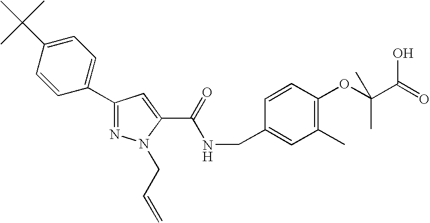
C1(C2=CC=C(C(C)(C)C)C=C2)=NN(CC=C)C(C(NCC2=CC(C)=C(OC(C)(C(=O)O)C)C=C2)=O)=C1
